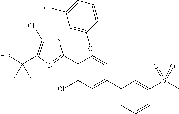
N1(C2=C(Cl)C=CC=C2Cl)C(Cl)=C(C(O)(C)C)N=C1C1=C(Cl)C=C(C2=CC=CC(S(C)(=O)=O)=C2)C=C1
